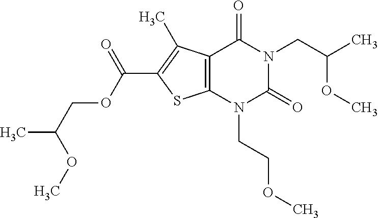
C12=C(N(CCOC)C(=O)N(CC(C)OC)C1=O)SC(C(=O)OCC(C)OC)=C2C
